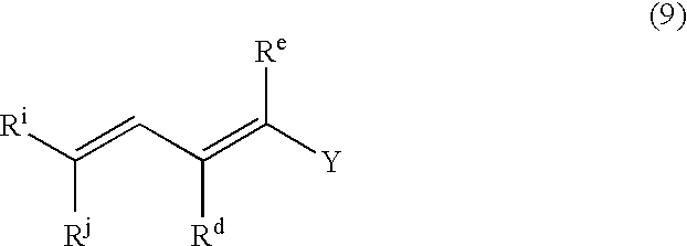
C(=CC(=C([Y])[Re])[Rd])([Ri])[Rj]
